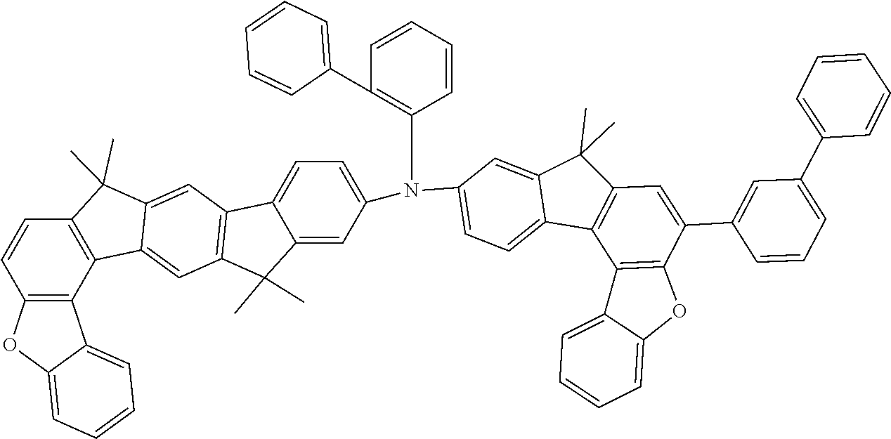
C12=C(C(C)(C)C3=CC4=C(C(C)(C)C5=CC(N(C6=CC=C7C8=C(C=C(C9=CC(C%10=CC=CC=C%10)=CC=C9)C9=C8C8=CC=CC=C8O9)C(C)(C)C7=C6)C6=C(C7=CC=CC=C7)C=CC=C6)=CC=C45)C=C13)C=CC1=C2C2=CC=CC=C2O1
